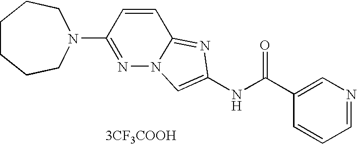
[3CF3COOH].C1=CC=NC=C1C(NC1=CN2N=C(N3CCCCCC3)C=CC2=N1)=O
